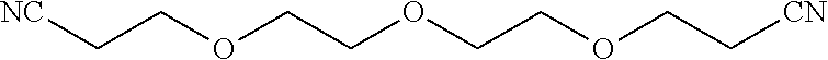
C(COCCOCCOCC[CN])[NC]
